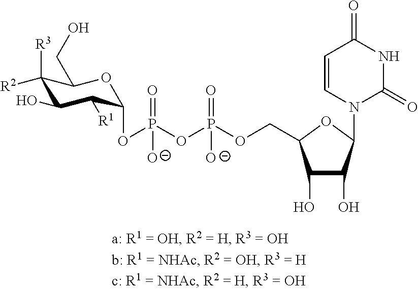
C1(O)C(O)C(N2C(=O)NC(=O)C=C2)OC1COP(OP(OC1C([R1])C(O)C([R3])([R2])C(CO)O1)(=O)[O-])([O-])=O
